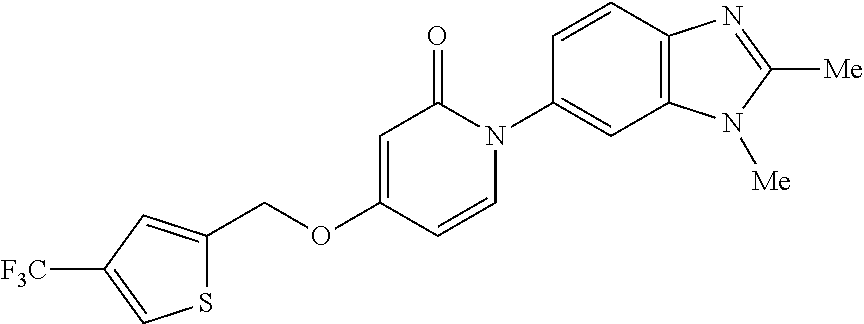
C(OC1=CC(=O)N(C2=CC3=C(C=C2)N=C([Me])N3[Me])C=C1)C1=CC([F3C])=CS1
